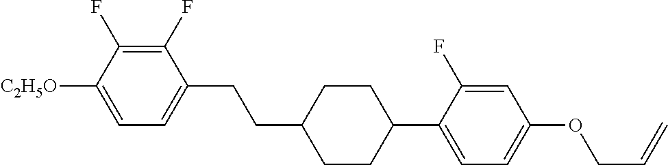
C1(F)=C(F)C([C2H5O])=CC=C1CCC1CCC(C2=CC=C(OCC=C)C=C2F)CC1
